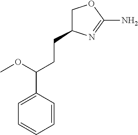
C1=C(C(OC)CCC2COC(N)=N2)C=CC=C1
